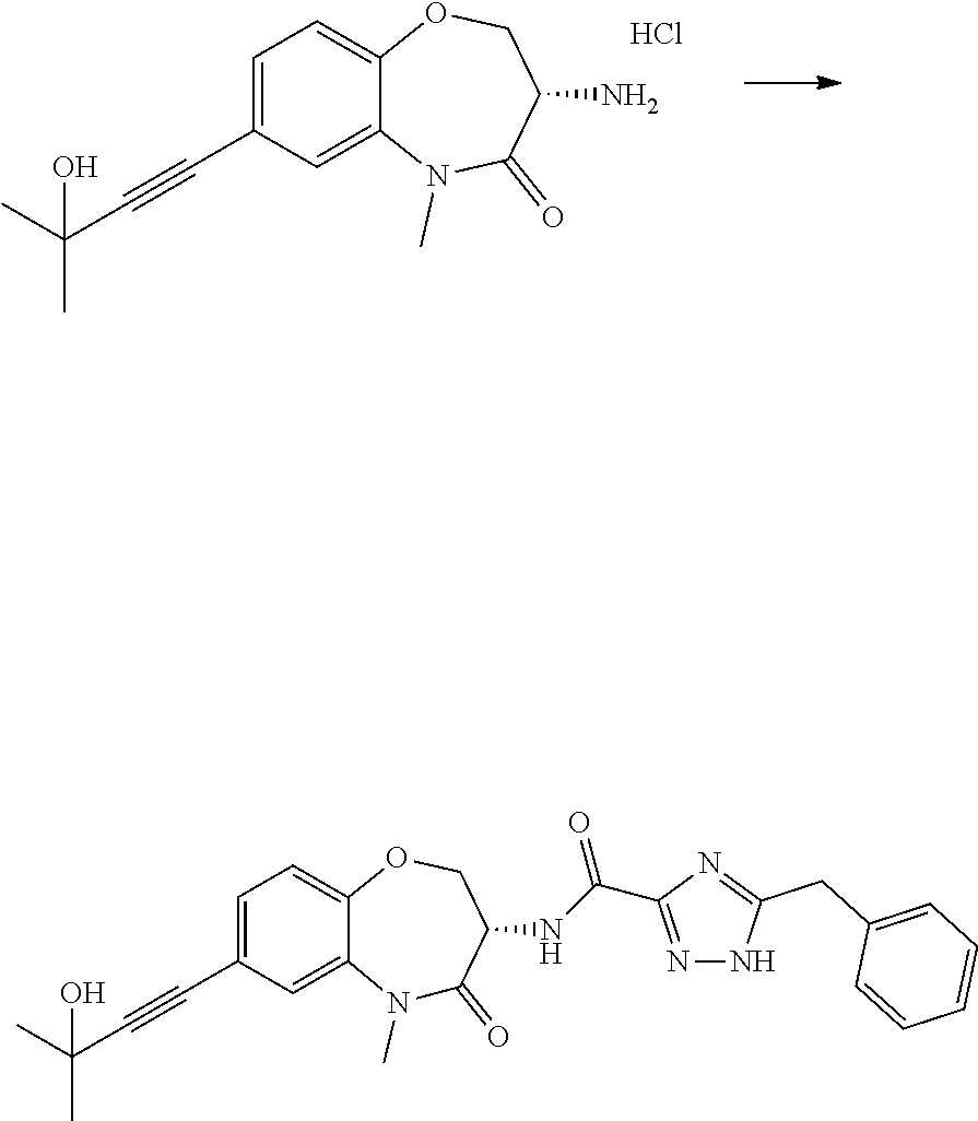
C1=C2OCC(N)C(=O)N(C)C2=CC(C#CC(C)(O)C)=C1.Cl.C1=C2OCC(NC(=O)C3=NNC(CC4=CC=CC=C4)=N3)C(=O)N(C)C2=CC(C#CC(C)(O)C)=C1
